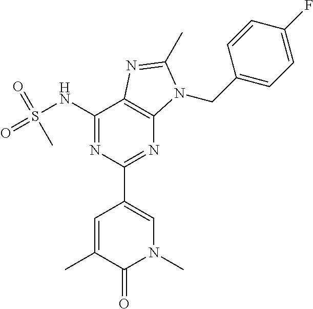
N1=C(NS(=O)(=O)C)C2=C(N=C1C1=CN(C)C(=O)C(C)=C1)N(CC1=CC=C(F)C=C1)C(C)=N2
